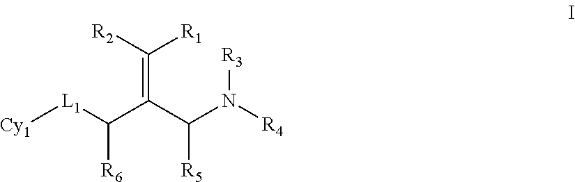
[Cy1][L1]C(C(C(N([R4])[R3])[R5])=C([R2])[R1])[R6]
